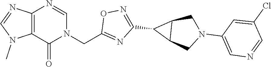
C12=C(C(=O)N(CC3=NC(C4C5C4CN(C4=CN=CC(Cl)=C4)C5)=NO3)C=N1)N(C)C=N2
